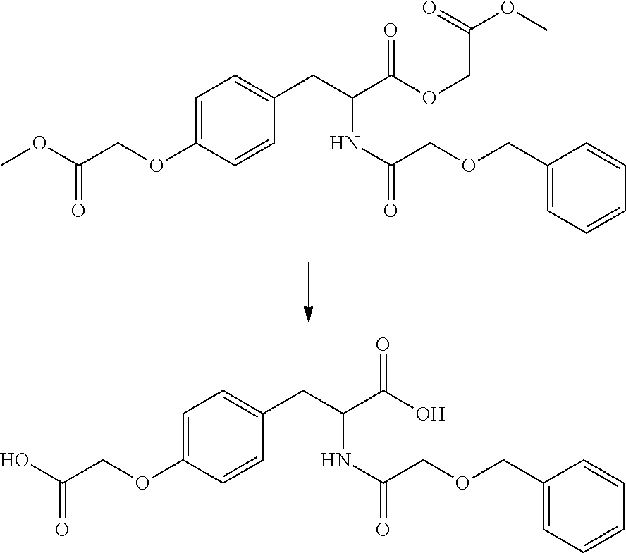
COC(COC1=CC=C(CC(NC(=O)COCC2=CC=CC=C2)C(=O)OCC(=O)OC)C=C1)=O.OC(COC1=CC=C(CC(NC(=O)COCC2=CC=CC=C2)C(=O)O)C=C1)=O
